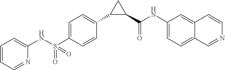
C1(NS(C2=CC=C(C3C(C(NC4=CC=C5C(=C4)C=CN=C5)=O)C3)C=C2)(=O)=O)=CC=CC=N1
